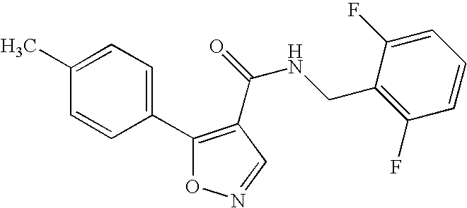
C1(C)=CC=C(C2=C(C(=O)NCC3=C(F)C=CC=C3F)C=NO2)C=C1
